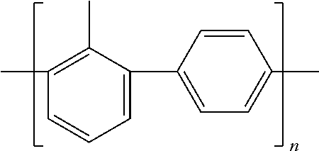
CC1=C(C)C(C2=CC=C(C)C=C2)=CC=C1
